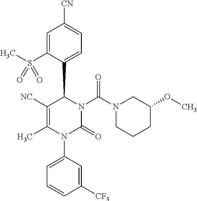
C1([NC])=C(C)N(C2=CC=CC([CF3])=C2)C(=O)N(C(N2CCCC(OC)C2)=O)C1C1=CC=C([CN])C=C1S(C)(=O)=O
